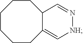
C1CC2=C[NH]N=CC2CCCC1
